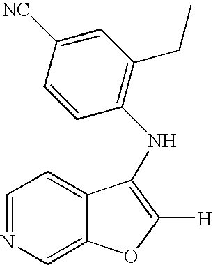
N(C1=C([H])OC2=CN=CC=C21)C1=C(CC)C=C([NC])C=C1
